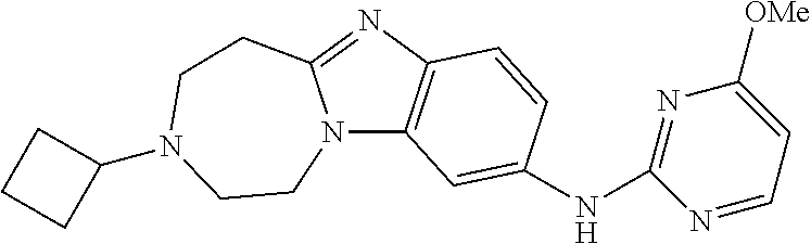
N12C3=C(N=C1CCN(C1CCC1)CC2)C=CC(NC1=NC([OMe])=CC=N1)=C3
